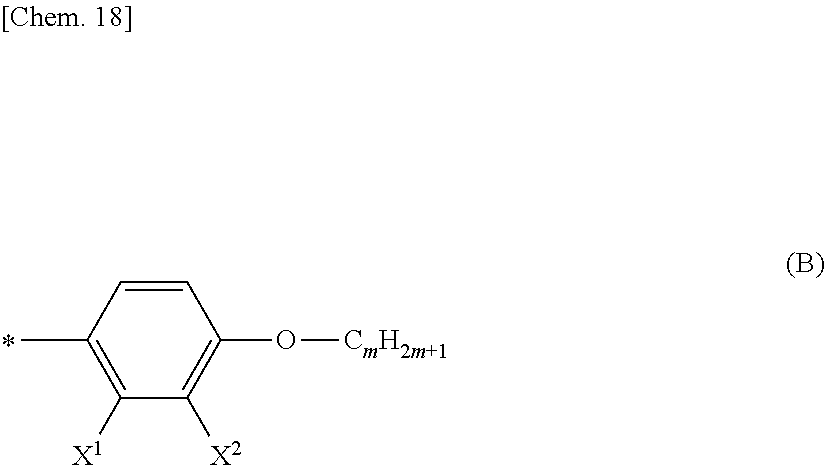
C1(C)=C([X1])C([X2])=C(O[CmH2m+1])C=C1
